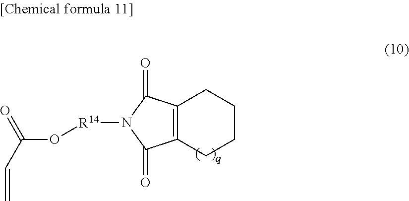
C12=C(C(=O)N([R14]OC(=O)C=C)C1=O)CCCC2
